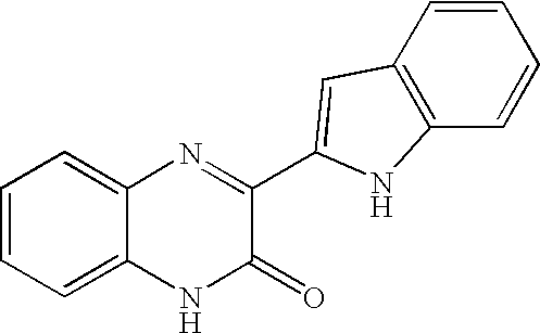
C1=CC2=C(C=C1)NC(C1=NC3=CC=CC=C3NC1=O)=C2
